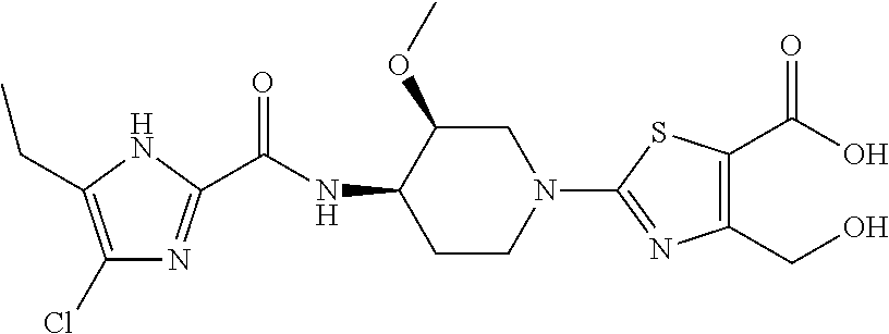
C1(Cl)=C(CC)NC(C(NC2CCN(C3=NC(CO)=C(C(O)=O)S3)CC2OC)=O)=N1
